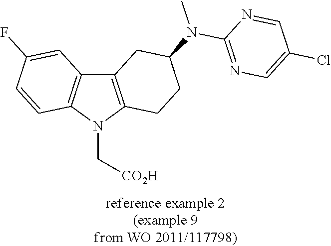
C12=C(N(C[CO2H])C3=C1CC(N(C)C1=NC=C(Cl)C=N1)CC3)C=CC(F)=C2
